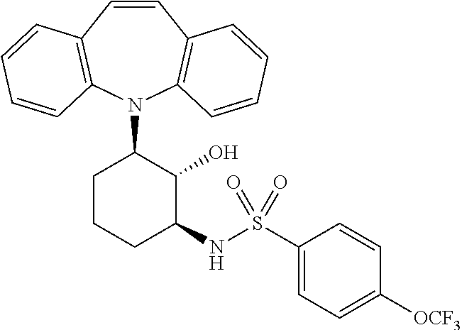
C1=CC2=C(N(C3CCCC(NS(C4=CC=C([OCF3])C=C4)(=O)=O)C3O)C3=C1C=CC=C3)C=CC=C2
